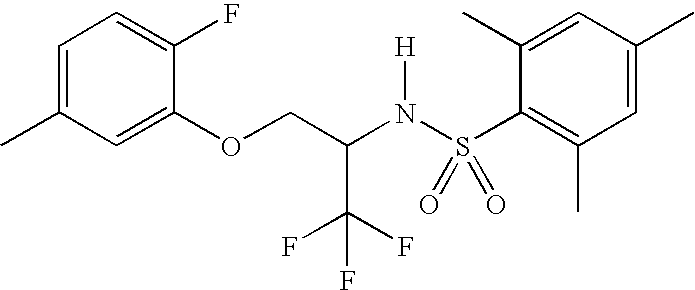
C1=C(C)C=C(OCC(N(S(C2=C(C)C=C(C)C=C2C)(=O)=O)[H])C(F)(F)F)C(F)=C1
